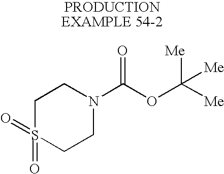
C1S(=O)(=O)CCN(C(OC([Me])([Me])[Me])=O)C1
